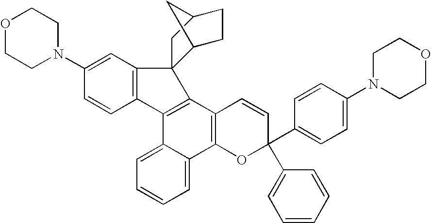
C1(N2CCOCC2)=CC2=C(C=C1)C1=C(C3=C(C4=CC=CC=C14)OC(C1=CC=C(N4CCOCC4)C=C1)(C1=CC=CC=C1)C=C3)C21C2CCC(C1)C2
